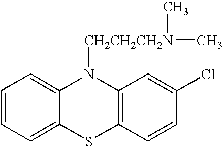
S1C2=C(N([CH2CH2CH2N](C)C)C3=CC=CC=C13)C=C(Cl)C=C2
